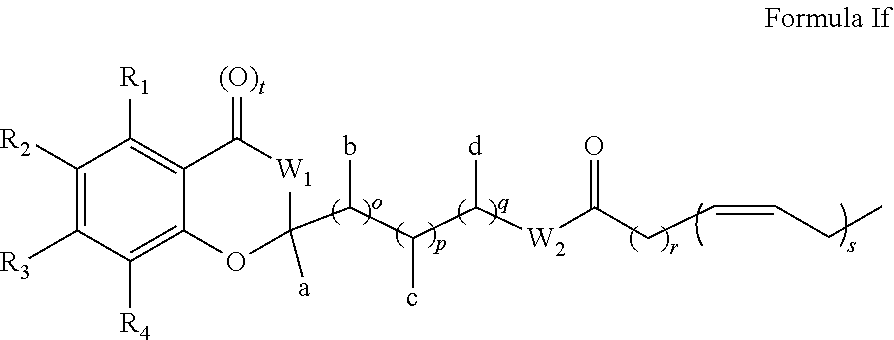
O=C([W2]C(C(C(C1([a])OC2=C([R4])C([R3])=C([R2])C([R1])=C2C(=[(O)t])[W1]1)b)c)[d])CC=CCC
